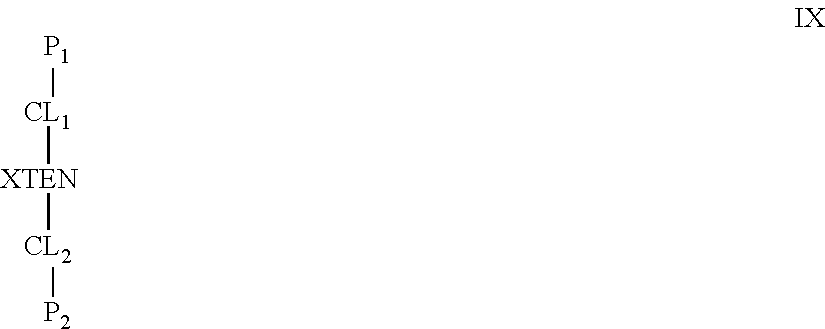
[XTEN]([CL2][P2])[CL1][P1]
